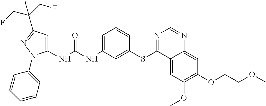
C1(NC(NC2=CC=CC(SC3=NC=NC4=CC(OCCOC)=C(OC)C=C34)=C2)=O)=CC(C(CF)(C)CF)=NN1C1=CC=CC=C1
